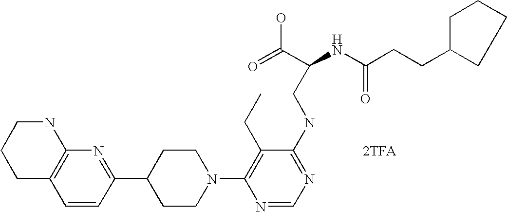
[2TFA].C1=CC(C2CCN(C3=C(CC)C(NCC(NC(CCC4CCCC4)=O)C(=O)O)=NC=N3)CC2)=NC2=C1CCCN2
